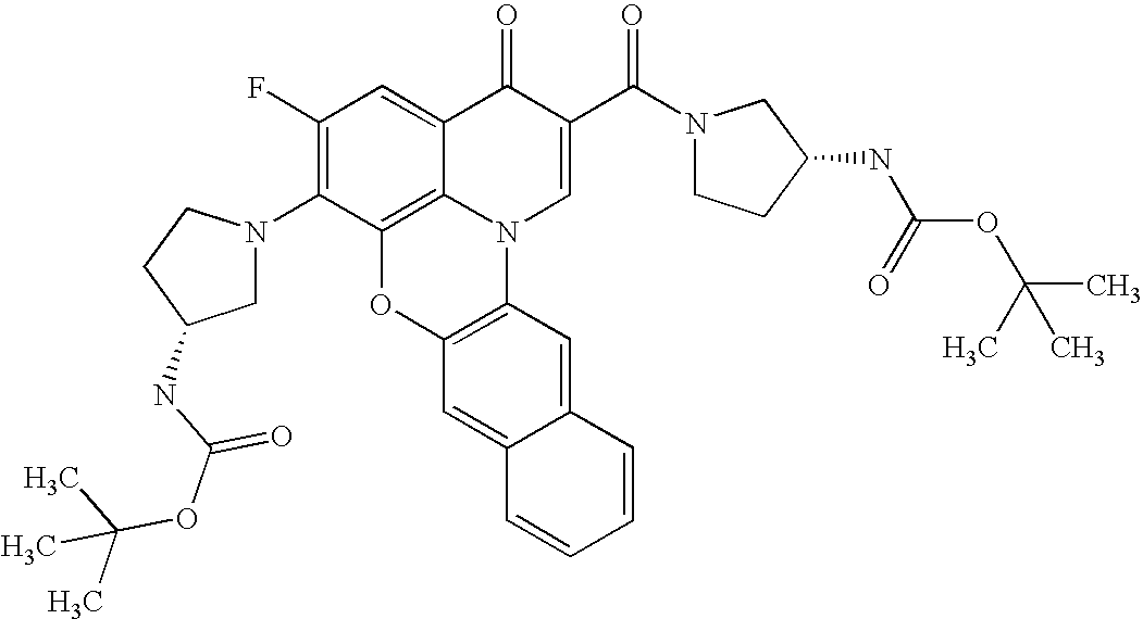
C1(F)=C(N2CC(NC(OC(C)(C)C)=O)CC2)C2=C3C(=C1)C(=O)C(C(N1CCC(NC(=O)OC(C)(C)C)C1)=O)=CN3C1=C(O2)C=C2C(=C1)C=CC=C2
